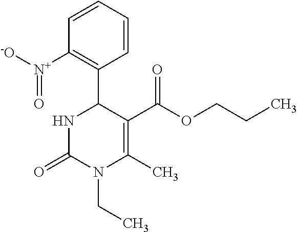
C1=CC=CC(C2C(C(=O)OCCC)=C(C)N(CC)C(=O)N2)=C1[N+]([-O])=O
